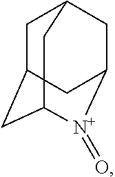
C1C2CC3[N+](=O)C(CC1C3)C2
